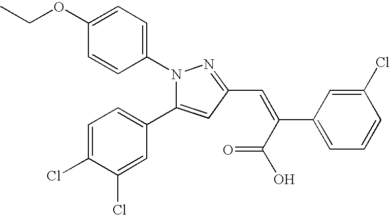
N1(C2=CC=C(OCC)C=C2)C(C2=CC=C(Cl)C(Cl)=C2)=CC(C=C(C2=CC=CC(Cl)=C2)C(=O)O)=N1
